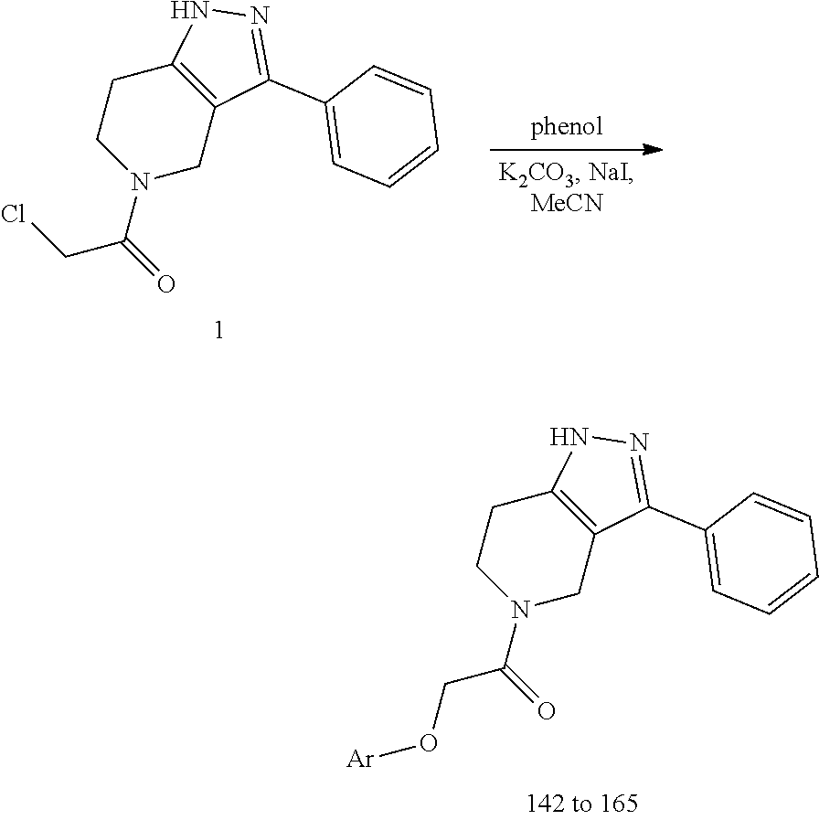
ClCC(=O)N1CC2=C(CC1)NN=C2C1=CC=CC=C1.O(CC(=O)N1CC2=C(CC1)NN=C2C1=CC=CC=C1)[Ar]
